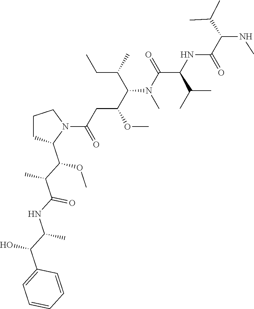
COC(C1N(C(CC(OC)C(N(C)C(C(NC(C(C(C)C)NC)=O)C(C)C)=O)C(CC)C)=O)CCC1)C(C(NC(C(C1=CC=CC=C1)O)C)=O)C
